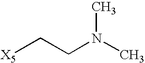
[X5]CCN(C)C
